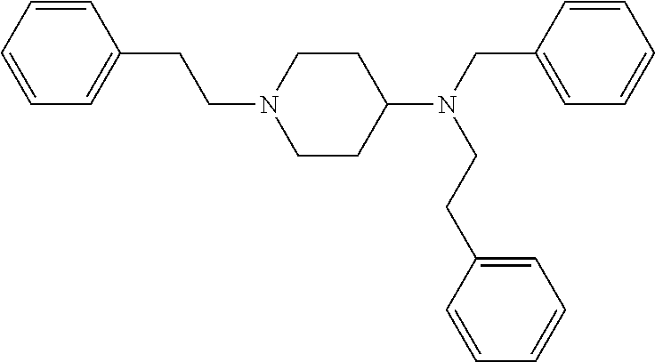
C(CN1CCC(N(CC2=CC=CC=C2)CCC2=CC=CC=C2)CC1)C1=CC=CC=C1
